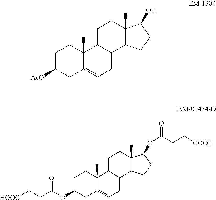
C1C([AcO])CC2=CCC3C(C2(C)C1)CCC1(C)C3CCC1O.[HOOC]CCC(OC1CC2=CCC3C(C2(C)CC1)CCC1(C)C3CCC1OC(CC[COOH])=O)=O
